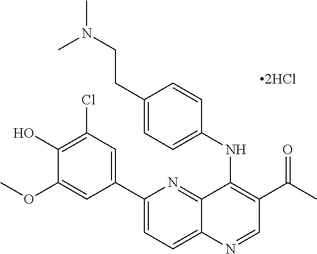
C1(C2=CC(Cl)=C(O)C(OC)=C2)=CC=C2C(=N1)C(NC1=CC=C(CCN(C)C)C=C1)=C(C(C)=O)C=N2
